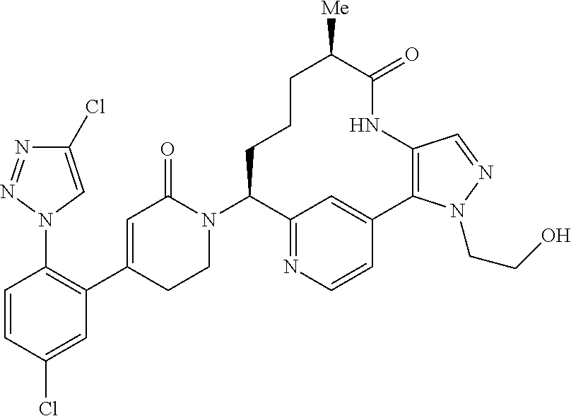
C1=CC(Cl)=CC(C2=CC(=O)N(C3C4=NC=CC(=C4)C4=C(NC(=O)C([Me])CCC3)C=NN4CCO)CC2)=C1N1C=C(Cl)N=N1
